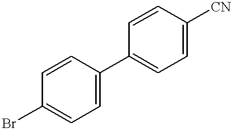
BrC1=CC=C(C2=CC=C([CN])C=C2)C=C1
